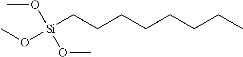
[Si](CCCCCCCC)(OC)(OC)OC
